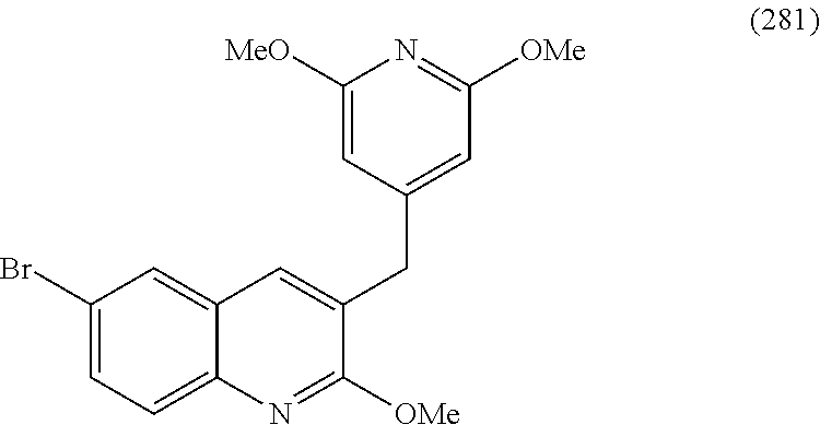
C1(Br)=CC=C2C(=C1)C=C(CC1=CC([OMe])=NC([MeO])=C1)C([OMe])=N2
